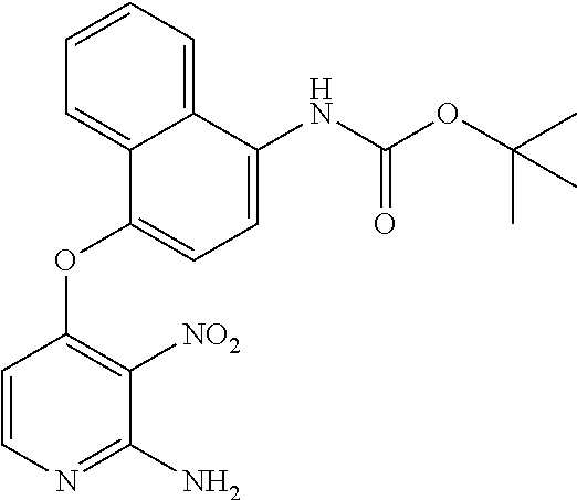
C1=CN=C(N)C([NO2])=C1OC1=CC=C(NC(OC(C)(C)C)=O)C2=CC=CC=C12
